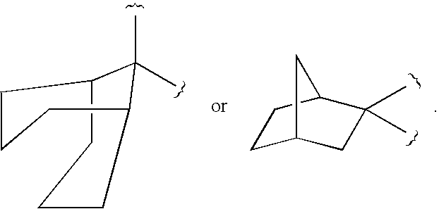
C12C(C)(C)C(CCC1)CCC2.C1C2CC(C)(C)C(C1)C2
